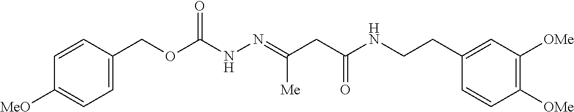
C1(COC(NN=C(CC(NCCC2=CC([OMe])=C([OMe])C=C2)=O)[Me])=O)=CC=C([MeO])C=C1
